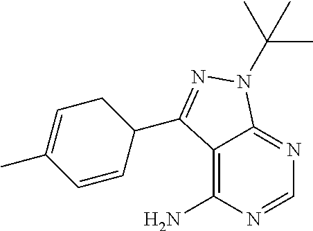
C12=C(N)N=CN=C1N(C(C)(C)C)N=C2C1CC=C(C)C=C1
